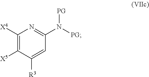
C1([X4])=C([X5])C([R3])=CC(N([PG])[PG])=N1
